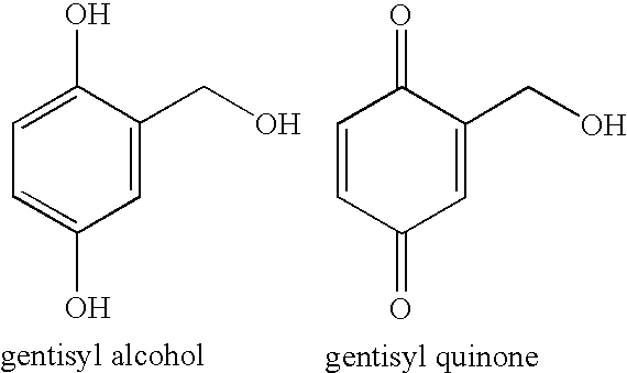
C1=C(CO)C(O)=CC=C1O.C1=CC(=O)C=C(CO)C1=O
